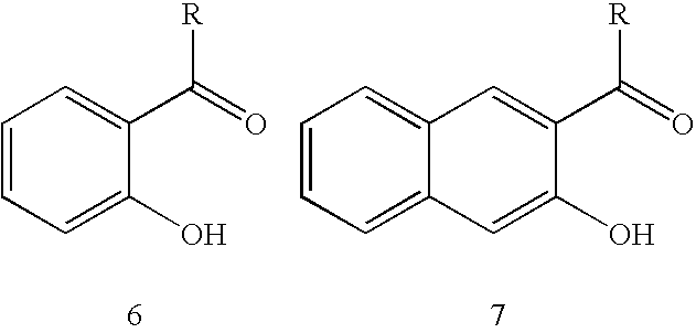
C1=CC=C(O)C(C(=O)[R])=C1.C12=CC=CC=C1C=C(O)C(C(=O)[R])=C2
